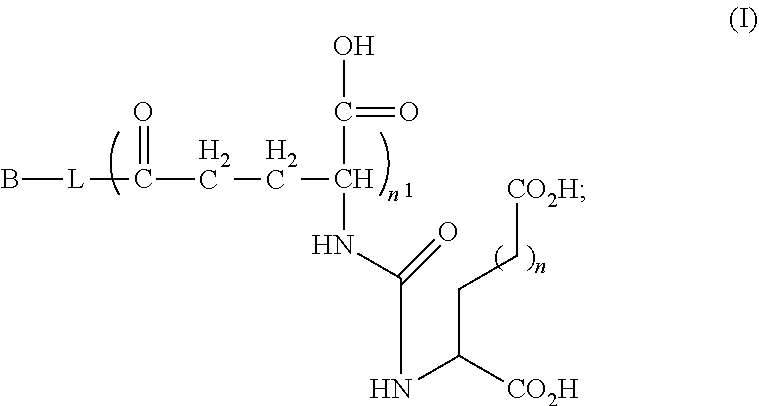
B[L]C(CCC(C(=O)O)NC(NC([CO2H])CC[CO2H])=O)=O
